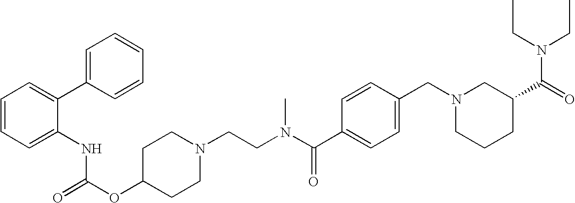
C1=CC=C(NC(OC2CCN(CCN(C(C3=CC=C(CN4CCCC(C(=O)N(CC)CC)C4)C=C3)=O)C)CC2)=O)C(C2=CC=CC=C2)=C1
